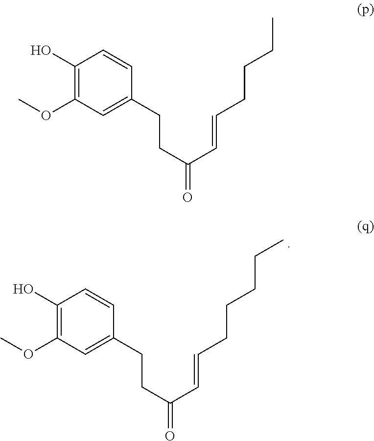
C1(O)=C(OC)C=C(CCC(=O)C=CCCCCC)C=C1.C1(O)=C(OC)C=C(CCC(=O)C=CCCCC)C=C1
